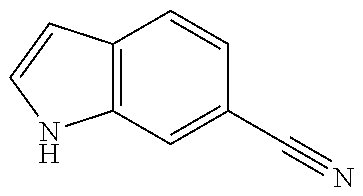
C12=C(C=CN1)C=CC(C#N)=C2
